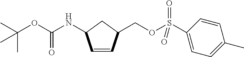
C1=CC(COS(C2=CC=C(C)C=C2)(=O)=O)CC1NC(OC(C)(C)C)=O
